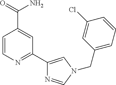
C1=CN=C(C2=CN(CC3=CC=CC(Cl)=C3)C=N2)C=C1C(=O)N
